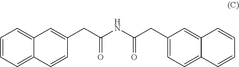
C1=CC=C2C(=C1)C=C(CC(NC(CC1=CC=C3C(=C1)C=CC=C3)=O)=O)C=C2
